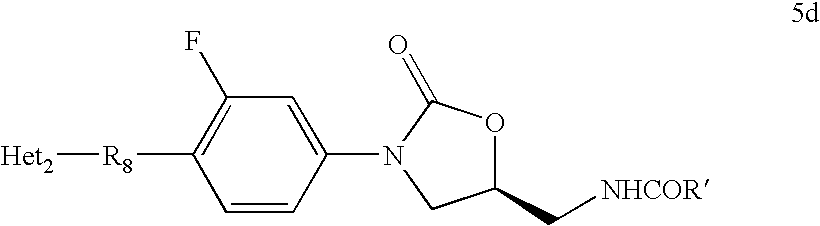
C1=CC(N2CC(C[NHCOR])OC2=O)=CC(F)=C1[R8][Het2]
